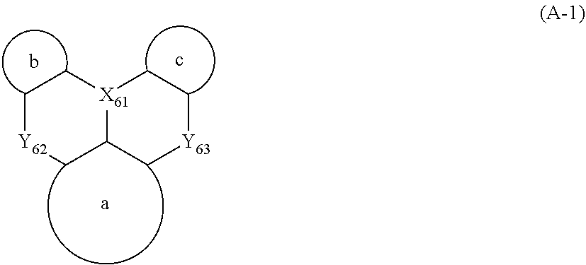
C1[Y62]CC2[X61](C1)CC[Y63]C2
